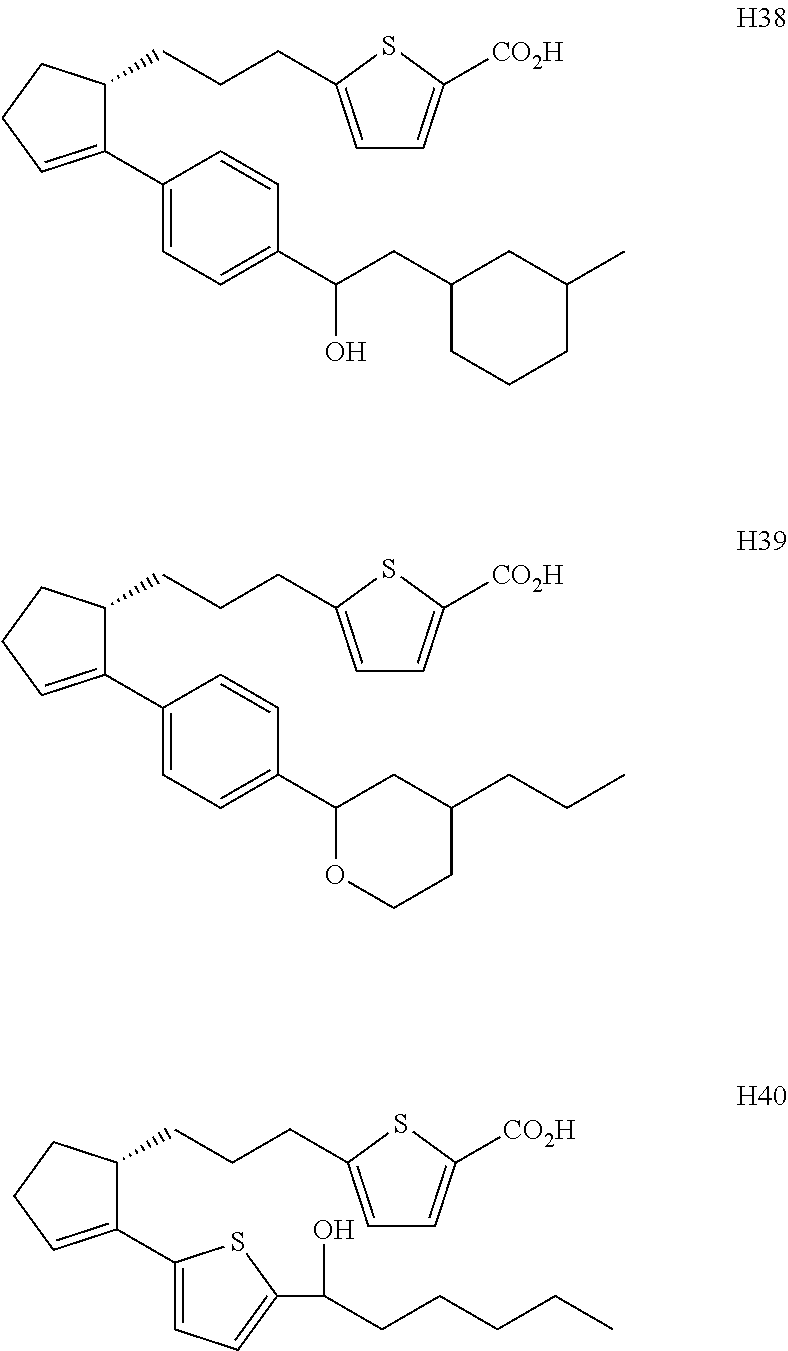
C1(C2=CC=C(C(CCCCC)O)S2)=CCCC1CCCC1=CC=C([CO2H])S1.C1(C2=CC=C(C(CC3CCCC(C)C3)O)C=C2)=CCCC1CCCC1=CC=C([CO2H])S1.C1(C2=CC=C(C3OCCC(CCC)C3)C=C2)=CCCC1CCCC1=CC=C([CO2H])S1
